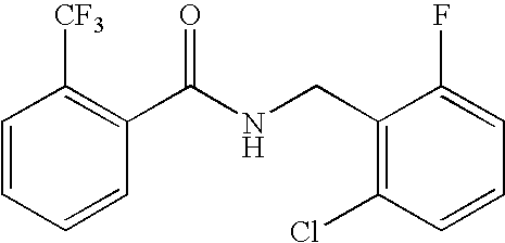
C1=CC=CC(C(NCC2=C(Cl)C=CC=C2F)=O)=C1[CF3]
